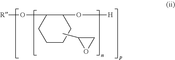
C1CCC(O[H])C(O[R])C1.CC1OC1
